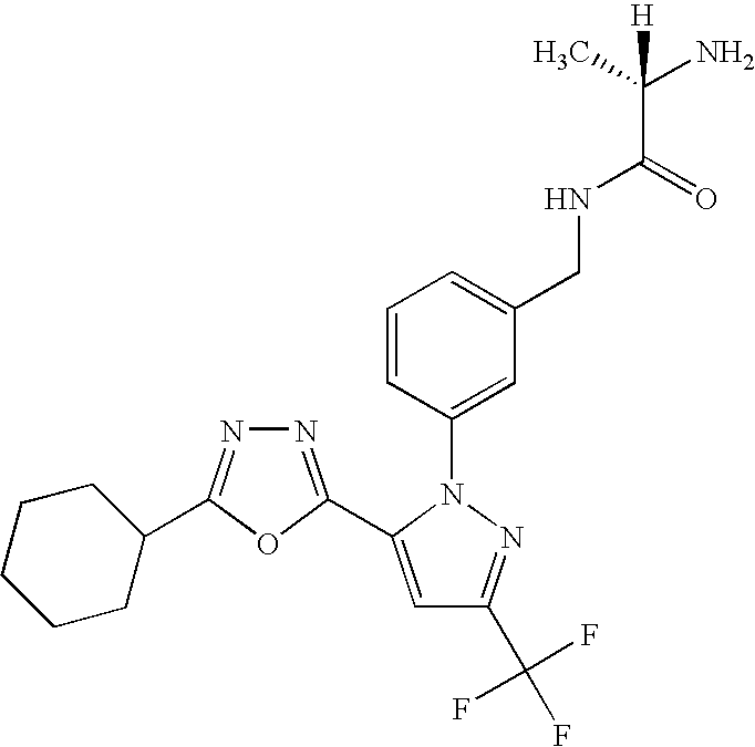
N1=C(C2=CC(C(F)(F)F)=NN2C2=CC(CNC(C(C)(N)[H])=O)=CC=C2)OC(C2CCCCC2)=N1
